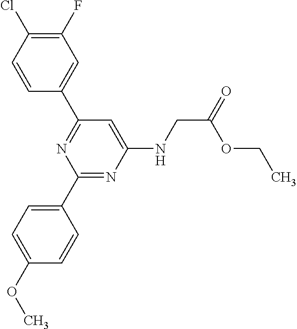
C1(Cl)=C(F)C=C(C2=NC(C3=CC=C(OC)C=C3)=NC(NCC(OCC)=O)=C2)C=C1
